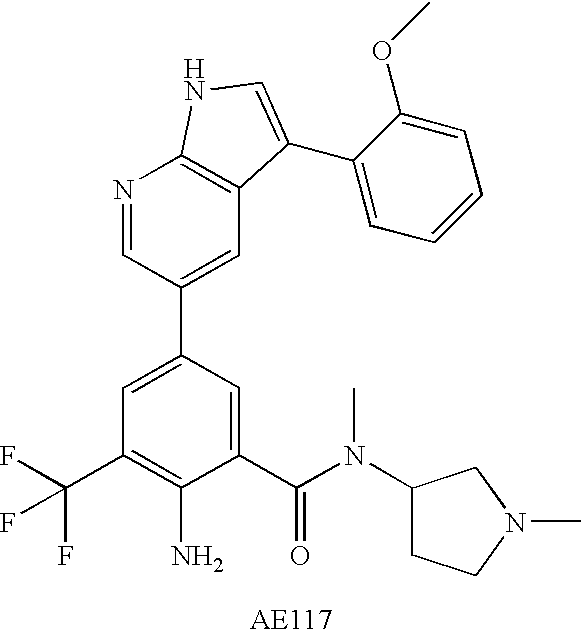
C1(C(N(C2CCN(C)C2)C)=O)=CC(C2=CC3=C(N=C2)NC=C3C2=CC=CC=C2OC)=CC(C(F)(F)F)=C1N
